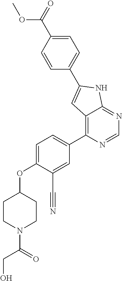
C1=C(OC2CCN(C(=O)CO)CC2)C(C#N)=CC(C2=C3C(=NC=N2)NC(C2=CC=C(C(=O)OC)C=C2)=C3)=C1
